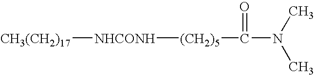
[CH3(CH2)17][NHCONH][(CH2)5]C(=O)N(C)C
